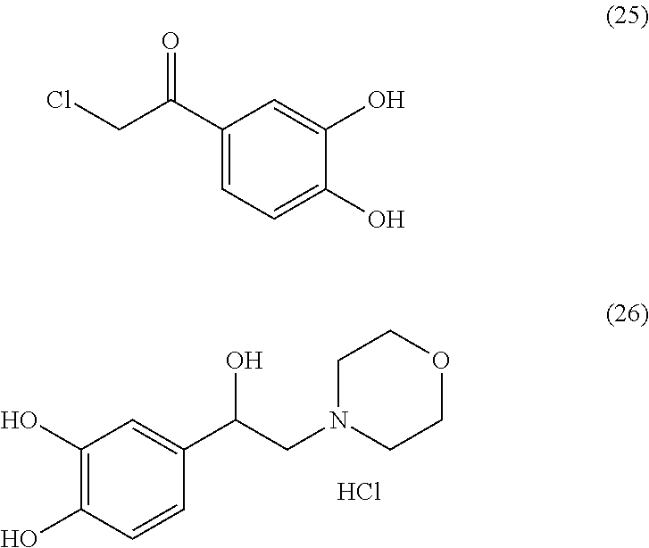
C1(O)=C(O)C=CC(C(CN2CCOCC2)O)=C1.Cl.C1(C(CCl)=O)=CC=C(O)C(O)=C1
